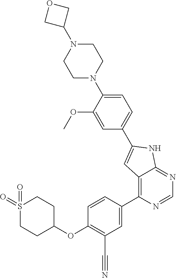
C1(C2=CC3=C(C4=CC(C#N)=C(OC5CCS(=O)(=O)CC5)C=C4)N=CN=C3N2)=CC=C(N2CCN(C3COC3)CC2)C(OC)=C1
